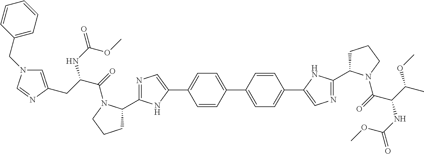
C1=CC(C2=CC=C(C3=CN=C(C4CCCN4C(=O)C(C(C)OC)NC(=O)OC)N3)C=C2)=CC=C1C1=CN=C(C2CCCN2C(=O)C(CC2=CN(CC3=CC=CC=C3)C=N2)NC(OC)=O)N1
